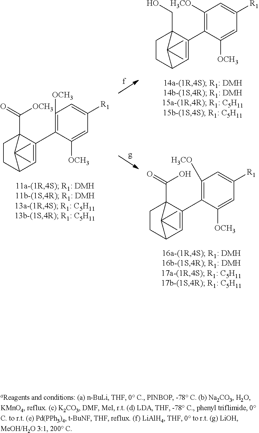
C1([OCH3])=C(C2=CC3CCC2(C([OCH3])=O)C3(C)C)C([OCH3])=CC([R1])=C1.C1([H3CO])=C(C2=CC3CCC2(CO)C3(C)C)C([OCH3])=CC([R1])=C1.C1([H3CO])=C(C2=CC3CCC2(C(O)=O)C3(C)C)C([OCH3])=CC([R1])=C1
